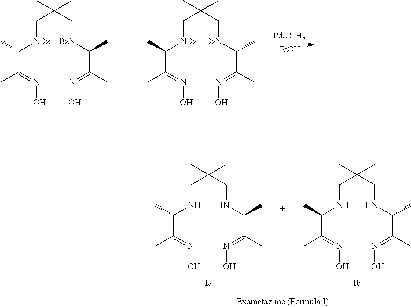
C([NBz]C(C)C(=NO)C)C(C[BzN]C(C)C(C)=NO)(C)C.C([NBz]C(C)C(C)=NO)C(C[BzN]C(C)C(=NO)C)(C)C.[EtOH].C(NC(C)C(=NO)C)C(CNC(C)C(C)=NO)(C)C.C(NC(C)C(C)=NO)C(CNC(C)C(=NO)C)(C)C
